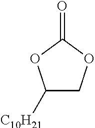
C1([C10H21])COC(=O)O1
